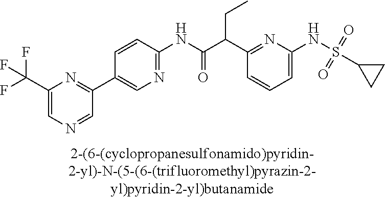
C1(NC(=O)C(C2=NC(NS(C3CC3)(=O)=O)=CC=C2)CC)=NC=C(C2=NC(C(F)(F)F)=CN=C2)C=C1
